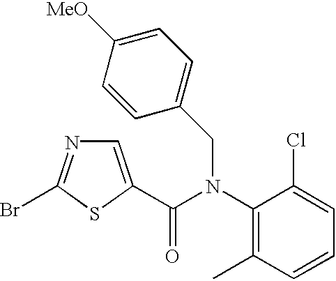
N1=C(Br)SC(C(=O)N(CC2=CC=C([MeO])C=C2)C2=C(C)C=CC=C2Cl)=C1
